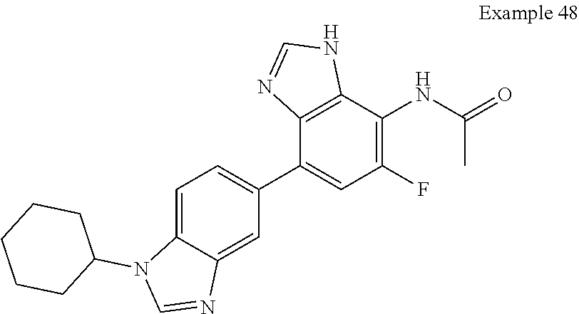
C12=C(C(C3=CC=C4C(=C3)N=CN4C3CCCCC3)=CC(F)=C1NC(C)=O)N=CN2
